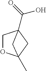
C1OC2(C)CC1(C(O)=O)C2
